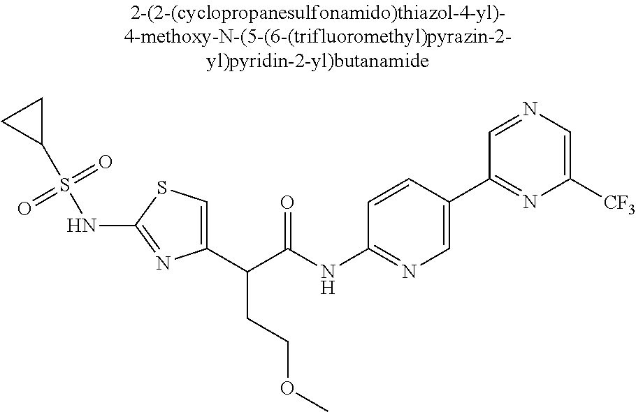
C1(C(C(NC2=NC=C(C3=NC([CF3])=CN=C3)C=C2)=O)CCOC)=CSC(NS(C2CC2)(=O)=O)=N1
